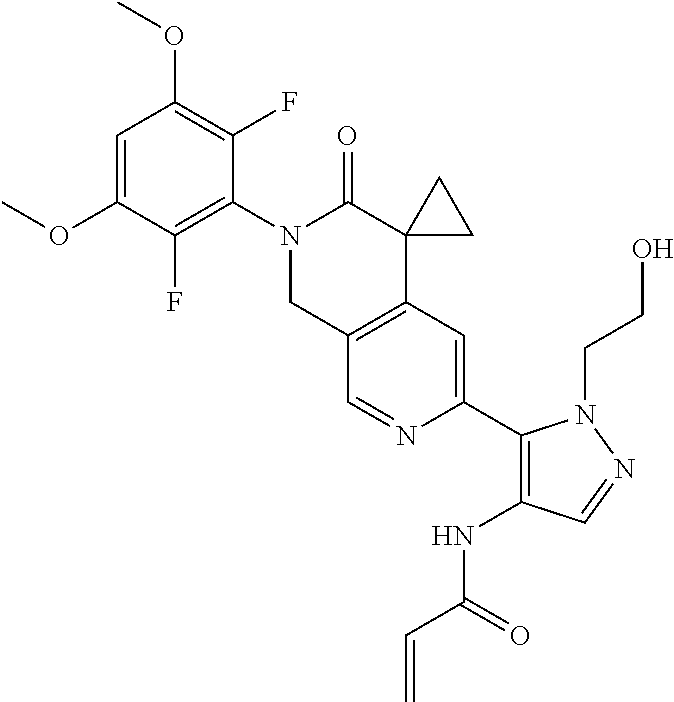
C1=C(OC)C(F)=C(N2CC3=C(C4(C2=O)CC4)C=C(C2=C(NC(=O)C=C)C=NN2CCO)N=C3)C(F)=C1OC
